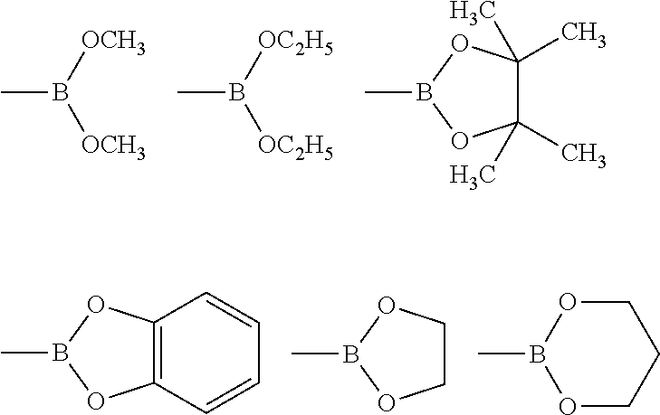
CB([OCH3])[OCH3].CB([OC2H5])[OC2H5].C1(C)(C)C(C)(C)OB(C)O1.C12=C(OB(C)O1)C=CC=C2.C1COB(C)O1.O1CCCOB1C
